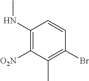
C1(NC)=C([O2N])C(C)=C(Br)C=C1
